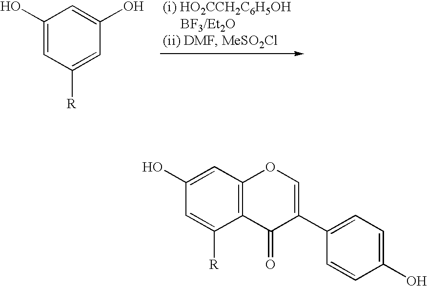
C12=C(C=C(O)C=C1[R])OC=C(C1=CC=C(O)C=C1)C2=O.C1=C([R])C=C(O)C=C1O
